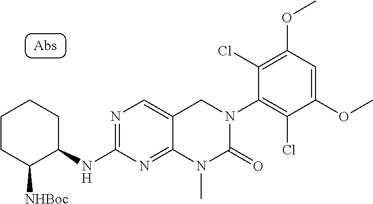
C1CC([NHBoc])C(NC2=NC=C3C(=N2)N(C)C(=O)N(C2=C(Cl)C(OC)=CC(OC)=C2Cl)C3)CC1
